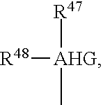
[R48][AHG]([R47])C
